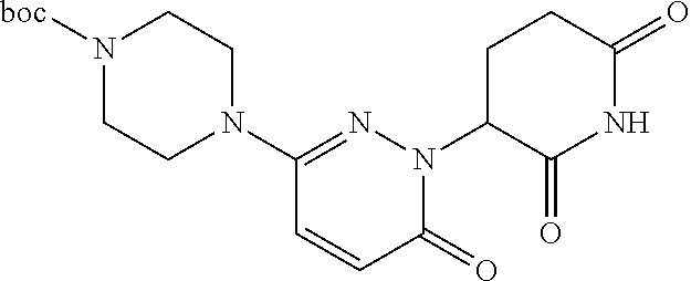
C1(=O)N(C2C(=O)NC(=O)CC2)N=C(N2CCN([boc])CC2)C=C1
